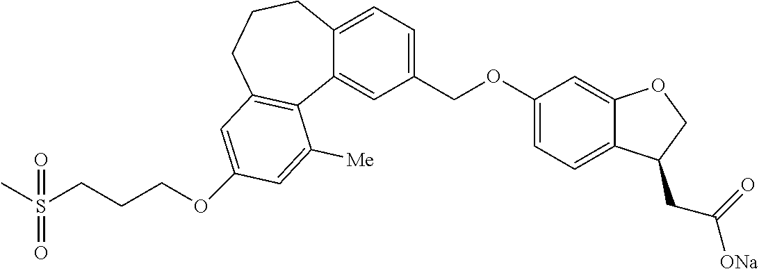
O(C1=CC2=C(C3=CC(COC4=CC=C5C(=C4)OCC5CC([ONa])=O)=CC=C3CCC2)C([Me])=C1)CCCS(C)(=O)=O
